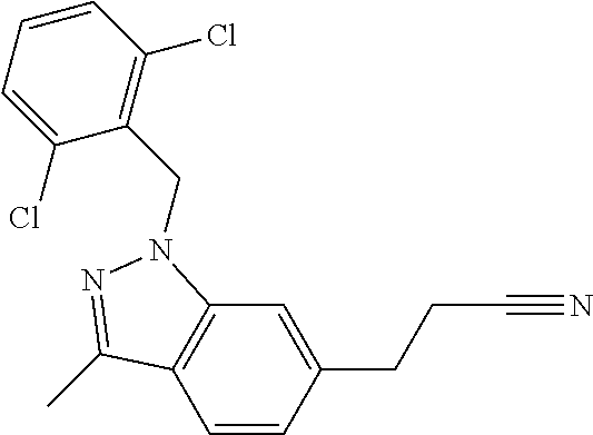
C1=CC(CCC#N)=CC2=C1C(C)=NN2CC1=C(Cl)C=CC=C1Cl
